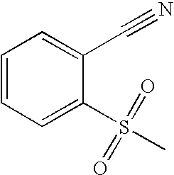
C1(C#N)=CC=CC=C1S(C)(=O)=O
